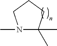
N1(C)C(C)(C)CCC1
